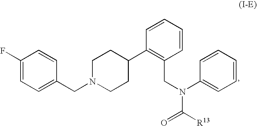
C1(F)=CC=C(CN2CCC(C3=C(CN(C4=CC=CC=C4)C(=O)[R13])C=CC=C3)CC2)C=C1
